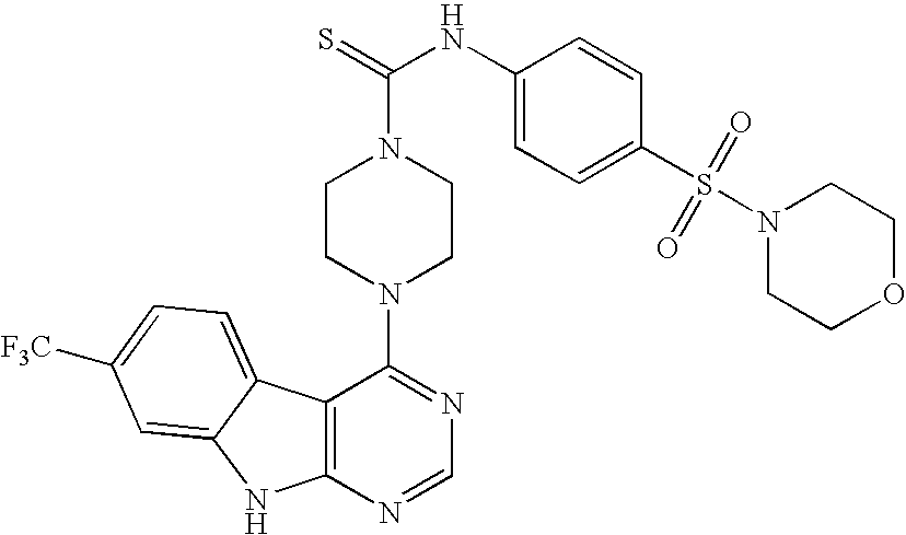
C12=C(N=CN=C1N1CCN(C(=S)NC3=CC=C(S(=O)(=O)N4CCOCC4)C=C3)CC1)NC1=CC([F3C])=CC=C21
